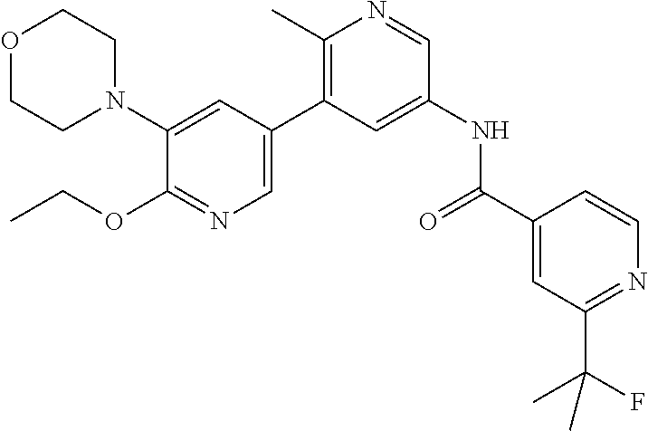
O1CCN(C2=CC(C3=C(C)N=CC(NC(C4=CC(C(F)(C)C)=NC=C4)=O)=C3)=CN=C2OCC)CC1
